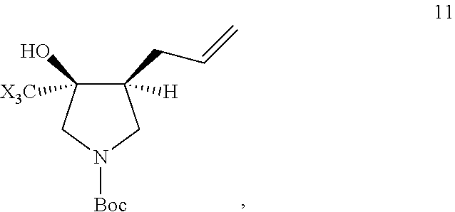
C1([H])(CC=C)C([X3C])(O)CN([Boc])C1
